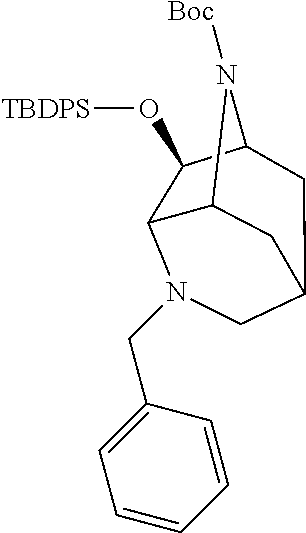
C12C3C(O[TBDPS])C(N1[Boc])CC(C2)CN3CC1=CC=CC=C1
